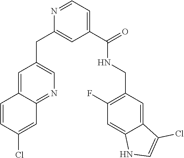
C1=CC(Cl)=CC2=NC=C(CC3=CC(C(=O)NCC4=C(F)C=C5C(=C4)C(Cl)=CN5)=CC=N3)C=C12
